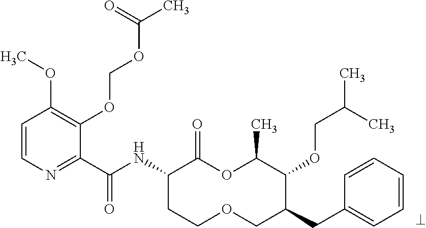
C1(C(NC2CCOCC(CC3=CC=CC=C3)C(OCC(C)C)C(C)OC2=O)=O)=NC=CC(OC)=C1OCOC(C)=O
